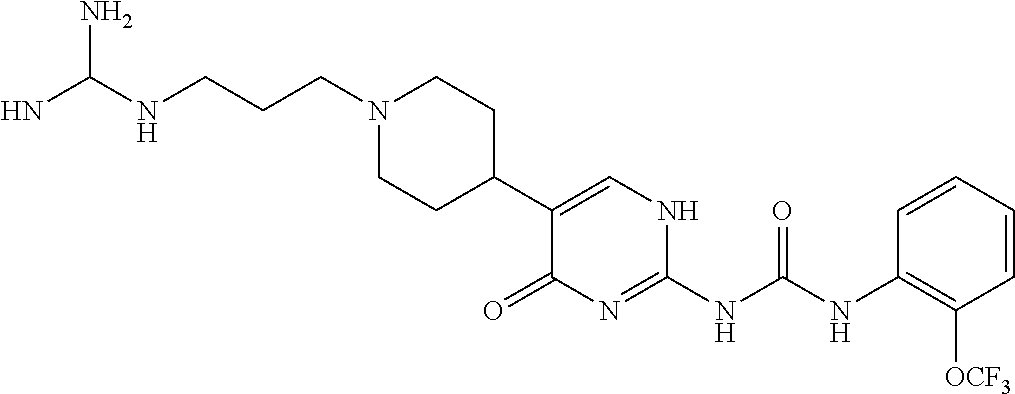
C1(C2CCN(CCCNC(N)N)CC2)=CNC(NC(NC2=C([OCF3])C=CC=C2)=O)=NC1=O
